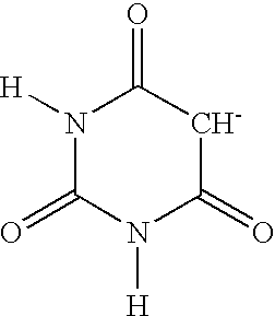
N1([H])C(=O)N([H])C(=O)[CH-]C1=O
